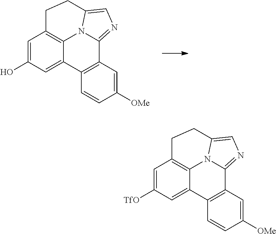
C12=CC(O)=CC3=C1N1C(=NC=C1CC3)C1=C2C=CC([OMe])=C1.C12=CC([TfO])=CC3=C1N1C(=NC=C1CC3)C1=C2C=CC([OMe])=C1
